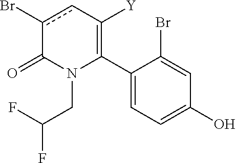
C1(C2=C([Y])cc(Br)C(=O)N2CC(F)F)=CC=C(O)C=C1Br
